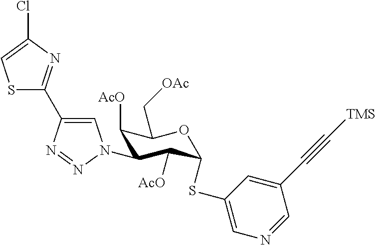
C1(N2C=C(C3=NC(Cl)=CS3)N=N2)C([AcO])C(SC2=CN=CC(C#C[TMS])=C2)OC(C[OAc])C1[AcO]
